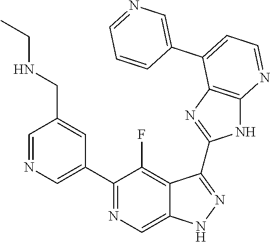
C1=NC=C(C2=NC=C3C(=C2F)C(C2=NC4=C(N2)N=CC=C4C2=CN=CC=C2)=NN3)C=C1CNCC
